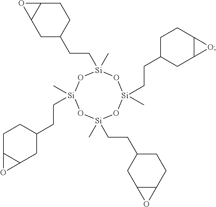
[Si]1(C)(CCC2CCC3C(C2)O3)O[Si](C)(CCC2CCC3C(C2)O3)O[Si](C)(CCC2CC3C(CC2)O3)O[Si](C)(CCC2CC3C(CC2)O3)O1
